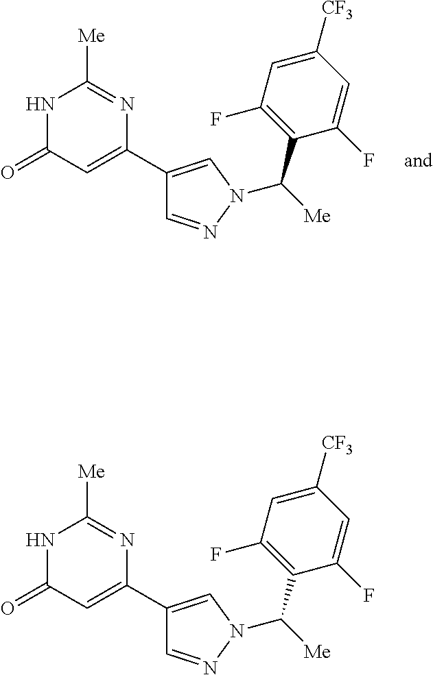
C1(C2=CC(=O)NC([Me])=N2)=CN(C([Me])C2=C(F)C=C([CF3])C=C2F)N=C1.C1(C2=CC(=O)NC([Me])=N2)=CN(C([Me])C2=C(F)C=C([CF3])C=C2F)N=C1
